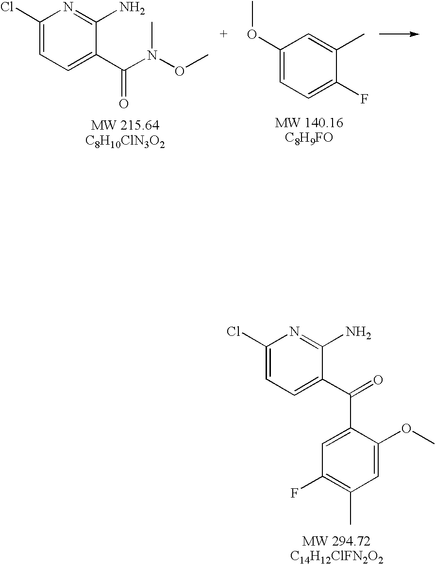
C1(Cl)=CC=C(C(=O)C2=CC(F)=C(C)C=C2OC)C(N)=N1.C1(Cl)=CC=C(C(N(C)OC)=O)C(N)=N1.C1(OC)=CC=C(F)C(C)=C1
